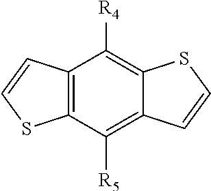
C12=C(C([R4])=C3C(=C1[R5])C=CS3)C=CS2
